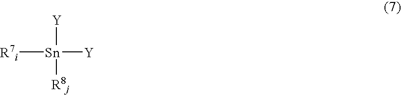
[Sn]([Y])([Y])([R8j])[R7i]
